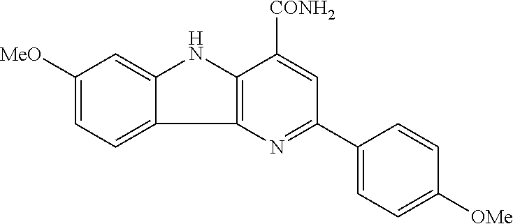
C12=CC([MeO])=CC=C1C1=C(N2)C([CONH2])=CC(C2=CC=C([OMe])C=C2)=N1
